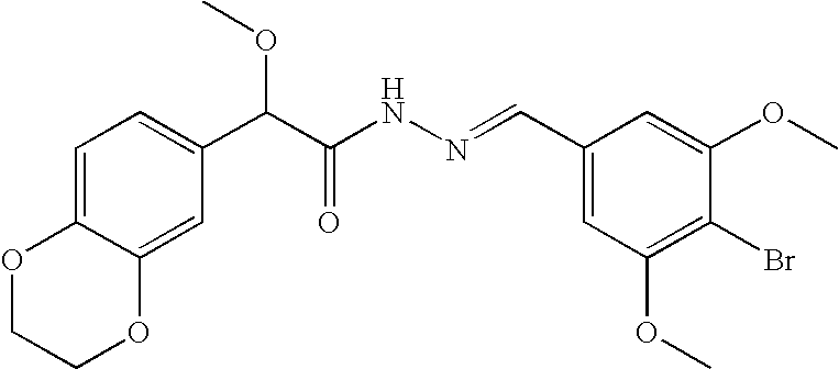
C1=C2C(=CC(C(C(NN=CC3=CC(OC)=C(Br)C(OC)=C3)=O)OC)=C1)OCCO2
